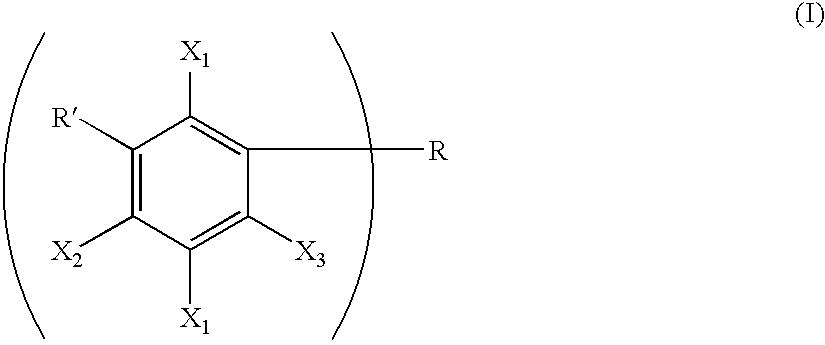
C1([R])=C([X2])C([X1])=C([X3])C([R])=C1[X1]
